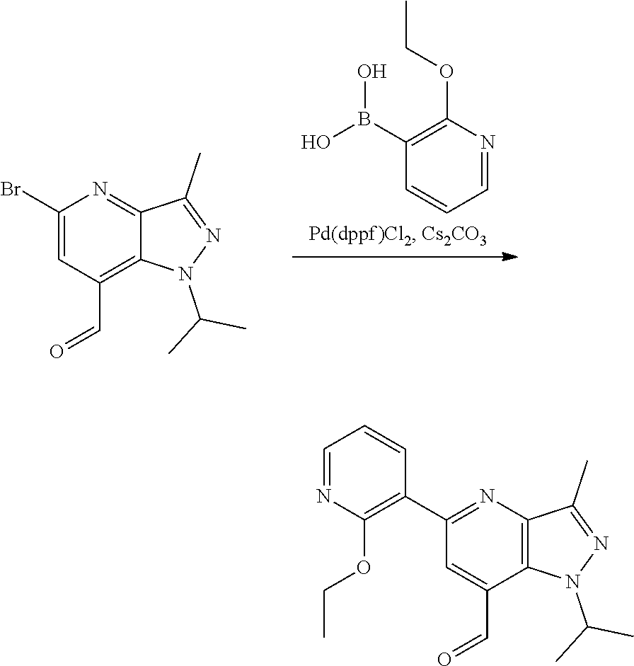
C1(Br)=CC(C=O)=C2C(=N1)C(C)=NN2C(C)C.C1(OCC)=C(B(O)O)C=CC=N1.C1(C2=C(OCC)N=CC=C2)=NC2=C(C(C=O)=C1)N(C(C)C)N=C2C
